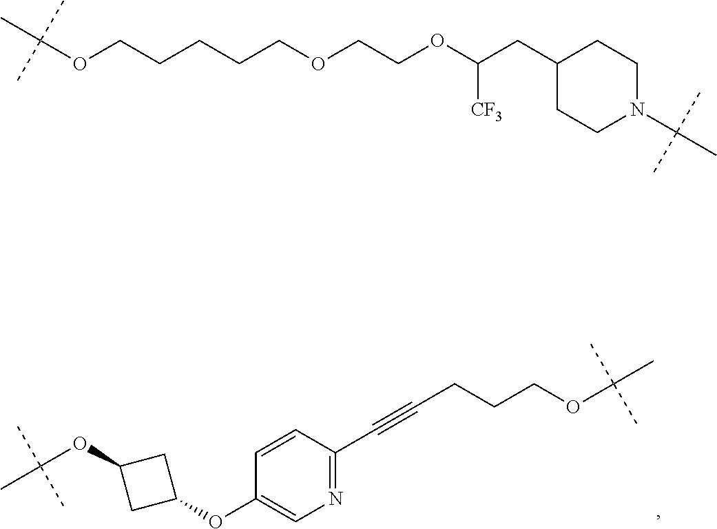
N1=C(C#CCCCOC(C)(C)C)C=CC(OC2CC(OC(C)(C)C)C2)=C1.C(OCCCCCOCCOC(CC1CCN(C(C)(C)C)CC1)[CF3])(C)(C)C
